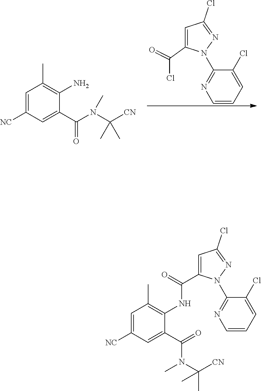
C1=CC=C(Cl)C(N2C(C(Cl)=O)=CC(Cl)=N2)=N1.C1=C([NC])C=C(C(=O)N(C([CN])(C)C)C)C(N)=C1C.C1=C([NC])C=C(C(N(C([CN])(C)C)C)=O)C(NC(=O)C2=CC(Cl)=NN2C2=NC=CC=C2Cl)=C1C
